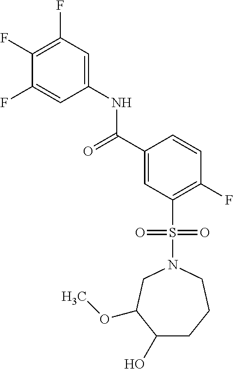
C1(F)=C(F)C=C(NC(C2=CC(S(N3CC(OC)C(O)CCC3)(=O)=O)=C(F)C=C2)=O)C=C1F
